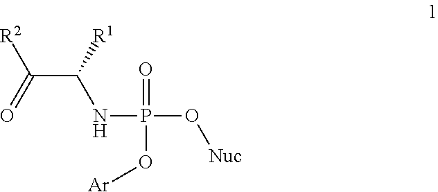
[R2]C(=O)C([R1])NP(O[Nuc])(=O)O[Ar]
